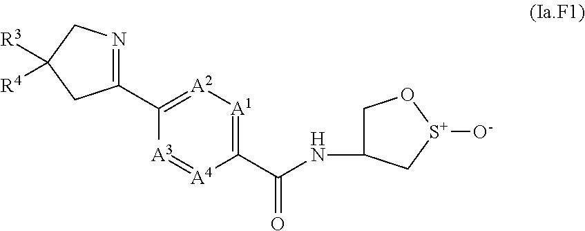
C1(C2=[A2][A1]=C(C(NC3CO[S+]([O-])C3)=O)[A4]=[A3]2)=NCC([R3])([R4])C1
